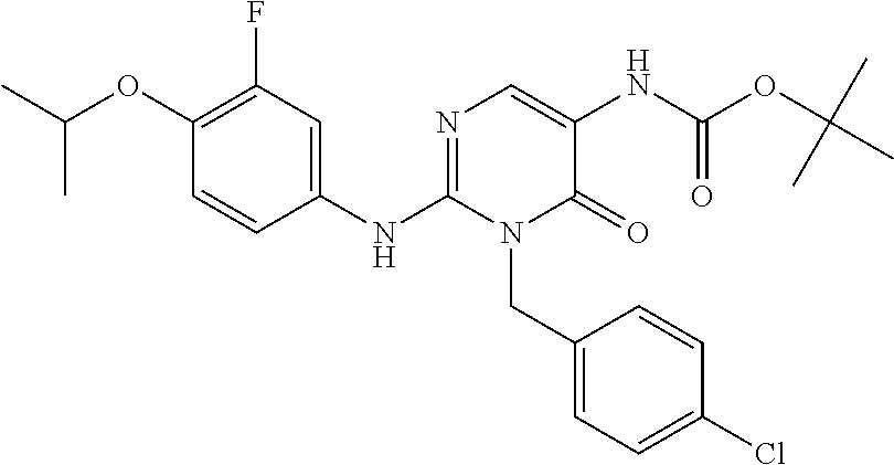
C1(NC2=NC=C(NC(OC(C)(C)C)=O)C(=O)N2CC2=CC=C(Cl)C=C2)=CC(F)=C(OC(C)C)C=C1
